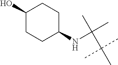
N(C1CCC(O)CC1)C(C)(C)C(C)(C)C
